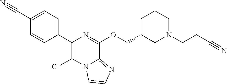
ClC1=C(C2=CC=C(C#N)C=C2)N=C(OCC2CN(CCC#N)CCC2)C2=NC=CN12
